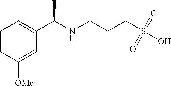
C1=CC([OMe])=CC(C(NCCCS(O)(=O)=O)C)=C1
